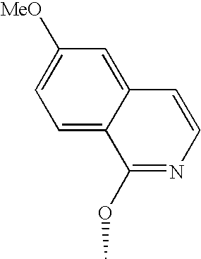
C1([MeO])=CC=C2C(=C1)C=CN=C2OC
